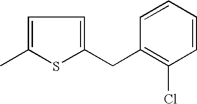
C1=C(C)SC(CC2=C(Cl)C=CC=C2)=C1
